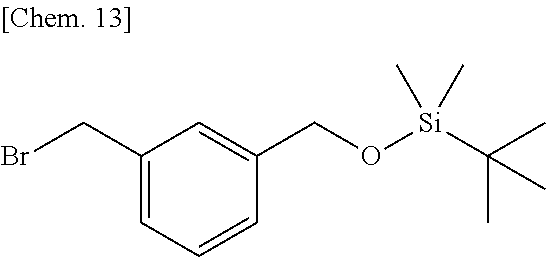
C1(CBr)=CC=CC(CO[Si](C(C)(C)C)(C)C)=C1
